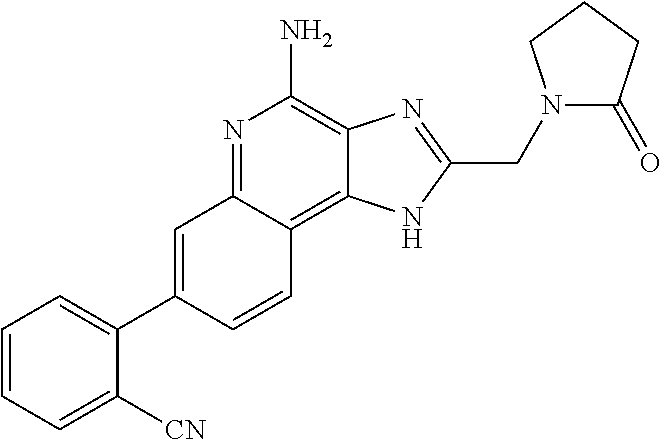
C1=C(C2=CC=CC=C2[CN])C=CC2=C3C(=C(N)N=C12)N=C(CN1C(=O)CCC1)N3
